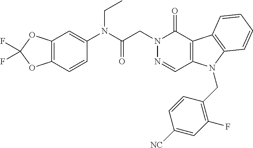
C12=C(C=CC(N(C(CN3N=CC4=C(C3=O)C3=C(N4CC4=C(F)C=C([NC])C=C4)C=CC=C3)=O)CC)=C1)OC(F)(F)O2
